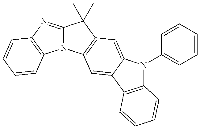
N12C(=NC3=C1C=CC=C3)C(C)(C)C1=C2C=C2C(=C1)N(C1=CC=CC=C1)C1=C2C=CC=C1
